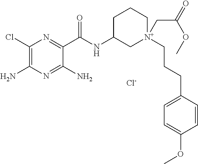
C1(Cl)=C(N)N=C(N)C(C(NC2C[N+](CCCC3=CC=C(OC)C=C3)(CC(=O)OC)CCC2)=O)=N1.[Cl-]
